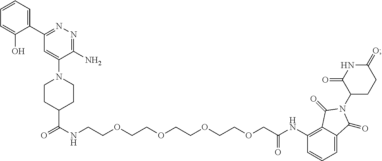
C(NCCOCCOCCOCCOCC(NC1=C2C(=CC=C1)C(=O)N(C1CCC(=O)NC1=O)C2=O)=O)(C1CCN(C2=CC(C3=CC=CC=C3O)=NN=C2N)CC1)=O
